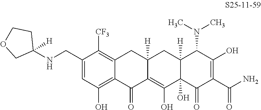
C1(CNC2([H])CCOC2)=CC(O)=C2C(=C1[CF3])CC1([H])C(=C(O)C3(O)C([H])(C1)C(N(C)C)C(O)=C(C(N)=O)C3=O)C2=O
